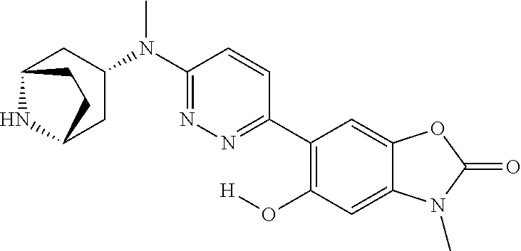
C12NC(CC(N(C3=NN=C(C4=C(O[H])C=C5C(=C4)OC(=O)N5C)C=C3)C)C1)CC2
